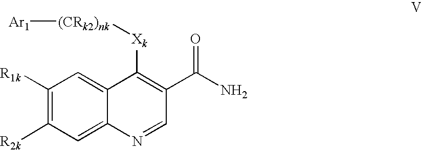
C1([R1k])=C([R2k])C=C2C(=C1)C([Xk][(CRk2)nk][Ar1])=C(C(=O)N)C=N2
